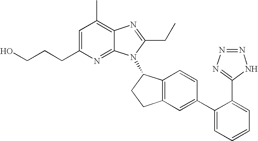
C1=C(CCCO)N=C2C(=C1C)N=C(CC)N2C1C2=C(CC1)C=C(C1=CC=CC=C1C1=NN=NN1)C=C2
